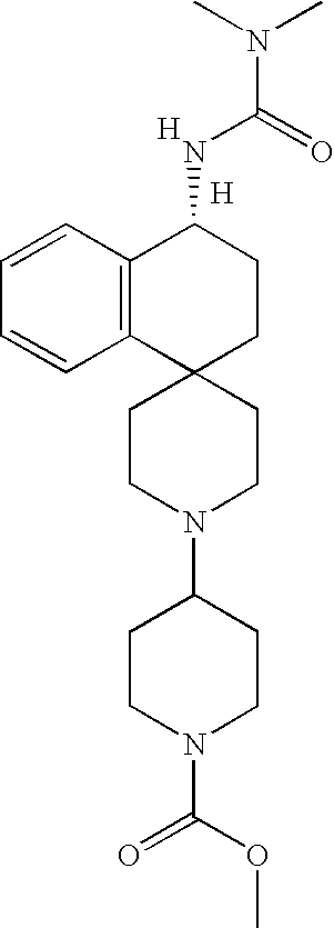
C1(N2CCC3(CC2)CCC(NC(N(C)C)=O)C2=C3C=CC=C2)CCN(C(OC)=O)CC1.[H].[H]
